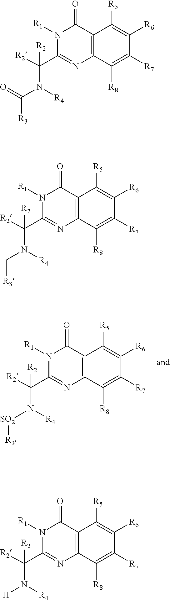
N1([R1])C(C(N([R4])[SO2][R3])([R2])[R2])=NC2=C(C1=O)C([R5])=C([R6])C([R7])=C2[R8].N1([R1])C(C(N([R4])C(=O)[R3])([R2])[R2])=NC2=C(C1=O)C([R5])=C([R6])C([R7])=C2[R8].N1([R1])C(C(N([R4])C[R3])([R2])[R2])=NC2=C(C1=O)C([R5])=C([R6])C([R7])=C2[R8].N1([R1])C(C(N([R4])[H])([R2])[R2])=NC2=C(C1=O)C([R5])=C([R6])C([R7])=C2[R8]
